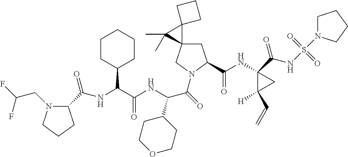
N(C(C1CCOCC1)C(N1CC2(CC1C(NC1(C(NS(=O)(=O)N3CCCC3)=O)C([H])(C=C)C1)=O)C1(C2(C)C)CCC1)=O)C(C(NC(C1N(CC(F)F)CCC1)=O)C1CCCCC1)=O
